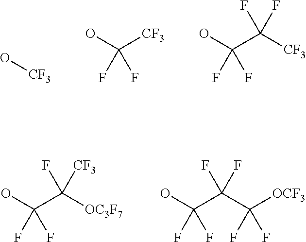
O[CF3].OC([CF3])(F)F.OC(C([CF3])(F)F)(F)F.OC(C(C([OCF3])(F)F)(F)F)(F)F.OC(C([OC3F7])(F)[CF3])(F)F
